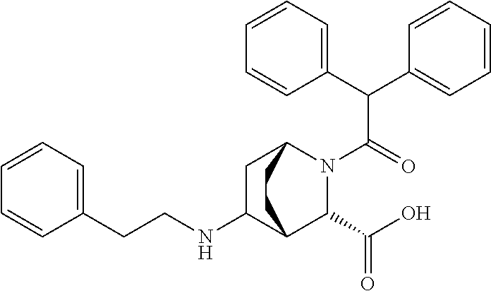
C(C(=O)N1C(C(O)=O)C2C(NCCC3=CC=CC=C3)CC1CC2)(C1=CC=CC=C1)C1=CC=CC=C1
